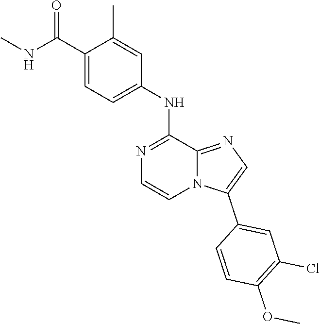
C1(NC2=CC=C(C(NC)=O)C(C)=C2)=NC=CN2C1=NC=C2C1=CC(Cl)=C(OC)C=C1
